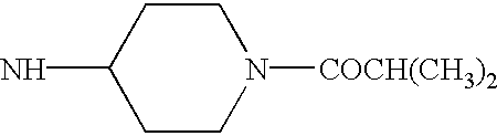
C1CN([COCH(CH3)2])CCC1N
